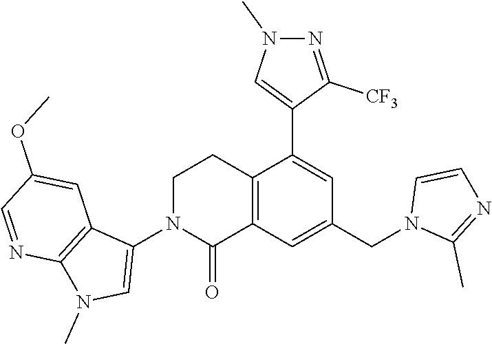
C1(N2CCC3=C(C2=O)C=C(CN2C(C)=NC=C2)C=C3C2=CN(C)N=C2[CF3])=CN(C)C2=C1C=C(OC)C=N2
